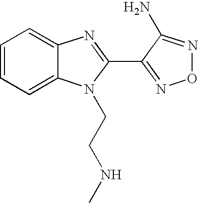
C1=CC=C2C(=C1)N=C(C1=NON=C1N)N2CCNC
